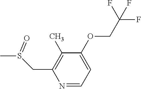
N1=CC=C(OCC(F)(F)F)C(C)=C1CS(C)=O
